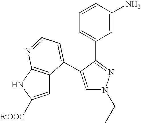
C1=C(N)C=CC=C1C1=NN(CC)C=C1C1=CC=NC2=C1C=C([EtOOC])N2
